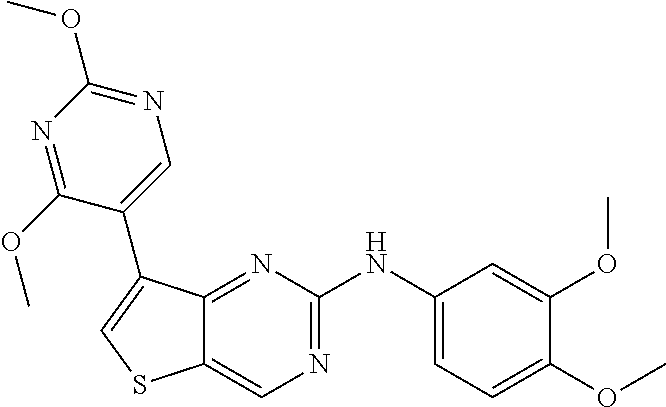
C1(OC)=CC=C(NC2=NC=C3C(=N2)C(C2=CN=C(OC)N=C2OC)=CS3)C=C1OC
